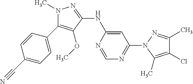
N1(C)C(C2=CC=C(C#N)C=C2)=C(OC)C(NC2=CC(N3C(C)=C(Cl)C(C)=N3)=NC=N2)=N1
